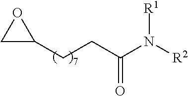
C1C(CCC(N([R2])[R1])=O)O1
